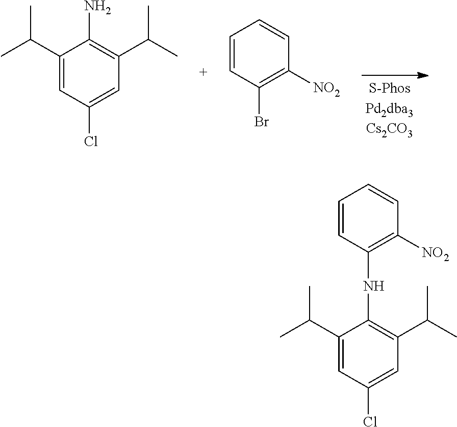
C1(C(C)C)=CC(Cl)=CC(C(C)C)=C1N.C1=CC(Br)=C([NO2])C=C1.C1=CC(NC2=C(C(C)C)C=C(Cl)C=C2C(C)C)=C([NO2])C=C1
